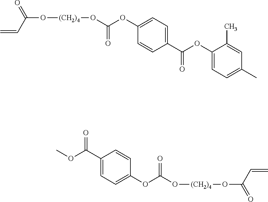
C=CC(O[(CH2)4]OC(OC1=CC=C(C(OC2=CC=C(C)C=C2C)=O)C=C1)=O)=O.C(C1=CC=C(OC(O[(CH2)4]OC(=O)C=C)=O)C=C1)(=O)OC
